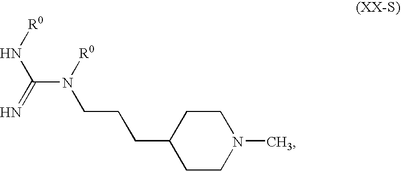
C(N[R0])(=N)N([R0])CCCC1CCN(C)CC1
